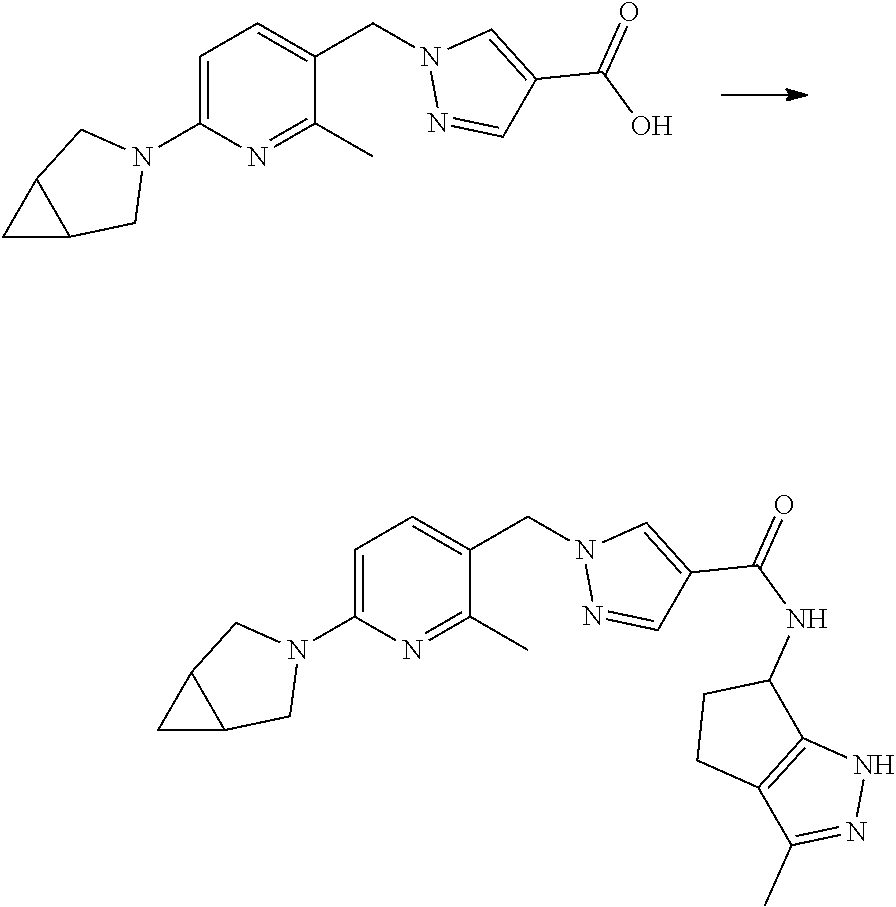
C1=C(N2CC3C(C2)C3)N=C(C)C(CN2N=CC(C(O)=O)=C2)=C1.C1=C(N2CC3C(C2)C3)N=C(C)C(CN2N=CC(C(NC3CCC4=C3NN=C4C)=O)=C2)=C1
